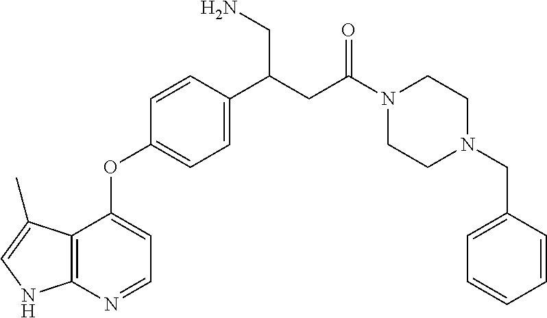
C12=C(N=CC=C1OC1=CC=C(C(CC(N3CCN(CC4=CC=CC=C4)CC3)=O)CN)C=C1)NC=C2C
